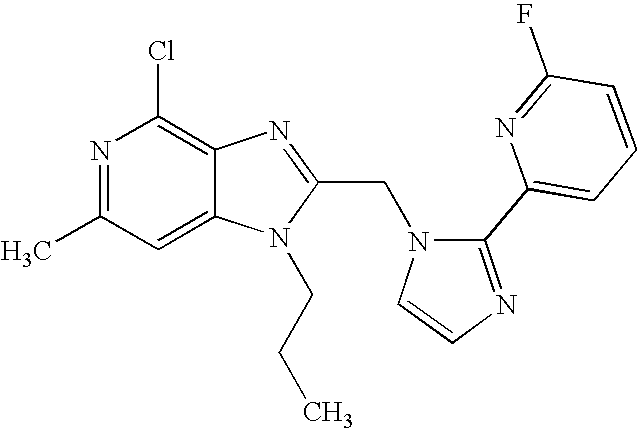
N1=C(C)C=C2C(=C1Cl)N=C(CN1C=CN=C1C1=CC=CC(F)=N1)N2CCC
